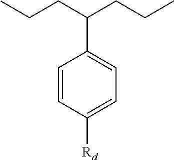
C1=CC([Rd])=CC=C1C(CCC)CCC
